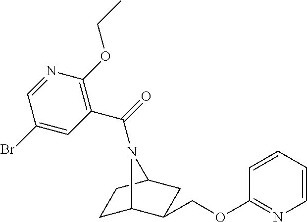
C1C2C(COC3=NC=CC=C3)CC(C1)N2C(=O)C1=C(OCC)N=CC(Br)=C1
